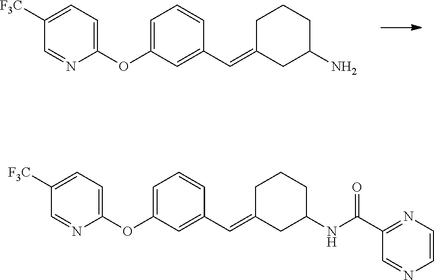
C1=C([F3C])C=NC(OC2=CC=CC(C=C3CC(N)CCC3)=C2)=C1.C1=C([F3C])C=NC(OC2=CC=CC(C=C3CC(NC(C4=NC=CN=C4)=O)CCC3)=C2)=C1
